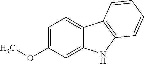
C1=C(OC)C=C2C(=C1)C1=C(N2)C=CC=C1
